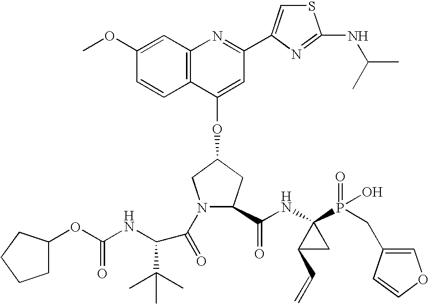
C12=C(C(OC3CN(C(=O)C(C(C)(C)C)NC(OC4CCCC4)=O)C(C(NC4(P(=O)(O)CC5=COC=C5)C(C=C)C4)=O)C3)=CC(C3=CSC(NC(C)C)=N3)=N1)C=CC(OC)=C2
